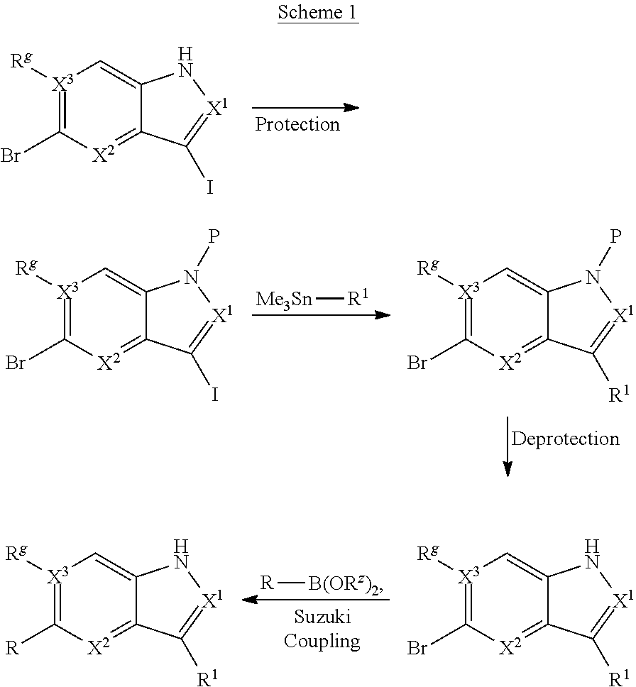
[R][B(ORz)2].[X3]1([Rg])=C([R])[X2]=C2C(=C1)N[X1]=C2[R1].[X3]1([Rg])=C(Br)[X2]=C2C(=C1)N[X1]=C2[R1].[X3]1([Rg])=C(Br)[X2]=C2C(=C1)N[X1]=C2I.[Me3Sn][R1].[X3]1([Rg])=C(Br)[X2]=C2C(=C1)N(P)[X1]=C2I.[X3]1([Rg])=C(Br)[X2]=C2C(=C1)N(P)[X1]=C2[R1]
